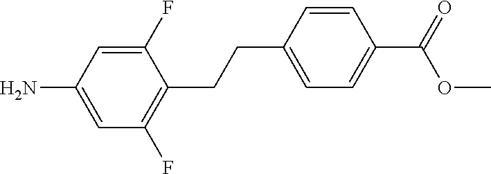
NC1=CC(F)=C(CCC2=CC=C(C(=O)OC)C=C2)C(F)=C1
